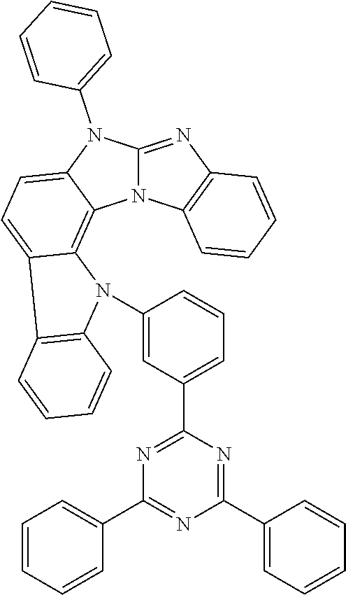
N12C(=NC3=C1C=CC=C3)N(C1=CC=CC=C1)C1=CC=C3C(=C21)N(C1=CC(C2=NC(C4=CC=CC=C4)=NC(C4=CC=CC=C4)=N2)=CC=C1)C1=C3C=CC=C1
